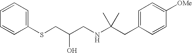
S(CC(CNC(CC1=CC=C([OMe])C=C1)(C)C)O)C1=CC=CC=C1
